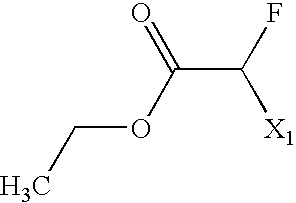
CCOC(C(F)[X1])=O
